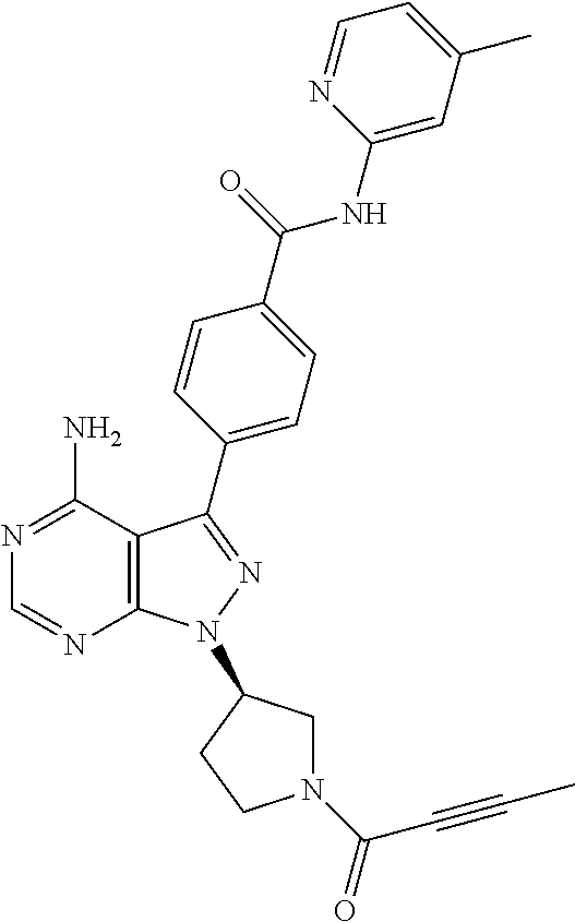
C12=C(C(N)=NC=N1)C(C1=CC=C(C(NC3=CC(C)=CC=N3)=O)C=C1)=NN2C1CN(C(=O)C#CC)CC1
